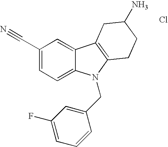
C1(C#N)=CC=C2C(=C1)C1=C(N2CC2=CC(F)=CC=C2)CCC(N)C1.Cl
